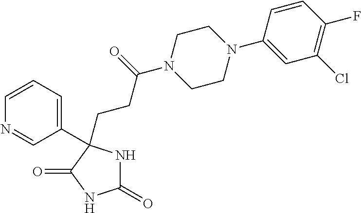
C1(=O)NC(C2=CC=CN=C2)(CCC(N2CCN(C3=CC(Cl)=C(F)C=C3)CC2)=O)C(=O)N1
